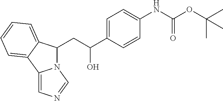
C(C(C1=CC=C(NC(OC(C)(C)C)=O)C=C1)O)C1N2C(=CN=C2)C2=CC=CC=C12
